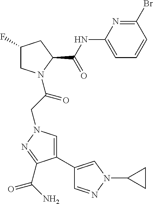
C1(F)CN(C(CN2C=C(C3=CN(C4CC4)N=C3)C(C(N)=O)=N2)=O)C(C(NC2=CC=CC(Br)=N2)=O)C1
